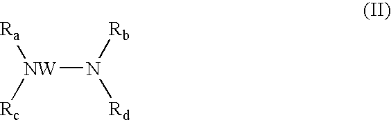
N([Ra])[Rc].[W]N([Rd])[Rb]
